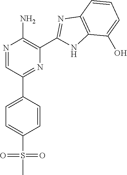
N1=CC(C2=CC=C(S(C)(=O)=O)C=C2)=NC(C2=NC3=C(N2)C(O)=CC=C3)=C1N
